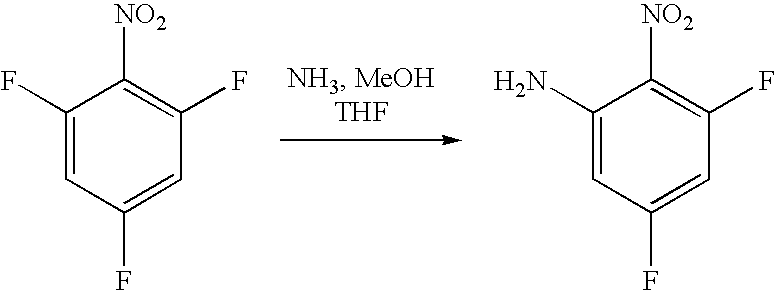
C1(F)=CC(F)=CC(F)=C1[NO2].C1(N)=CC(F)=CC(F)=C1[NO2]
